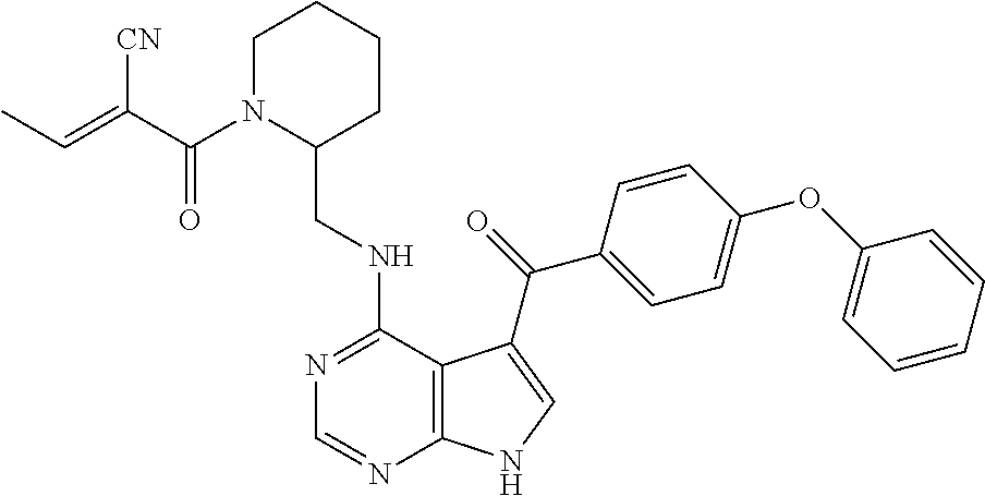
C1=CC=CC(OC2=CC=C(C(=O)C3=CNC4=C3C(NCC3CCCCN3C(C(=CC)[CN])=O)=NC=N4)C=C2)=C1
